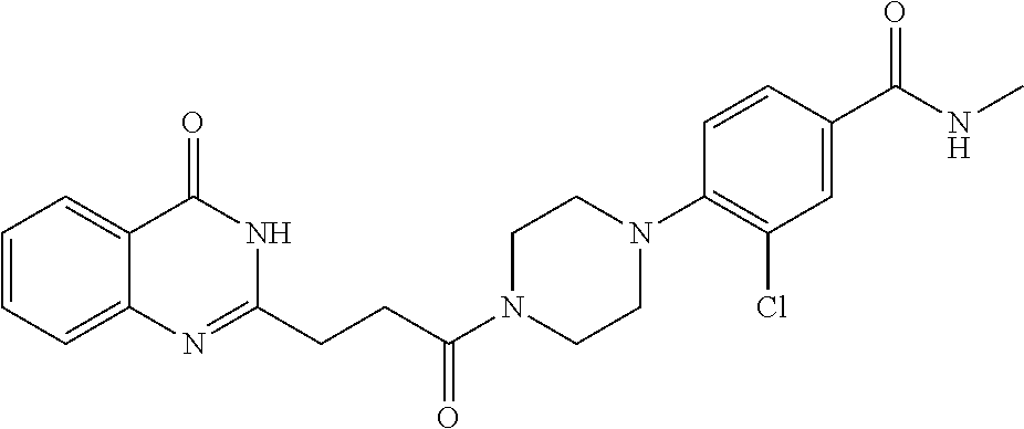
C12=CC=CC=C1N=C(CCC(N1CCN(C3=C(Cl)C=C(C(NC)=O)C=C3)CC1)=O)NC2=O
